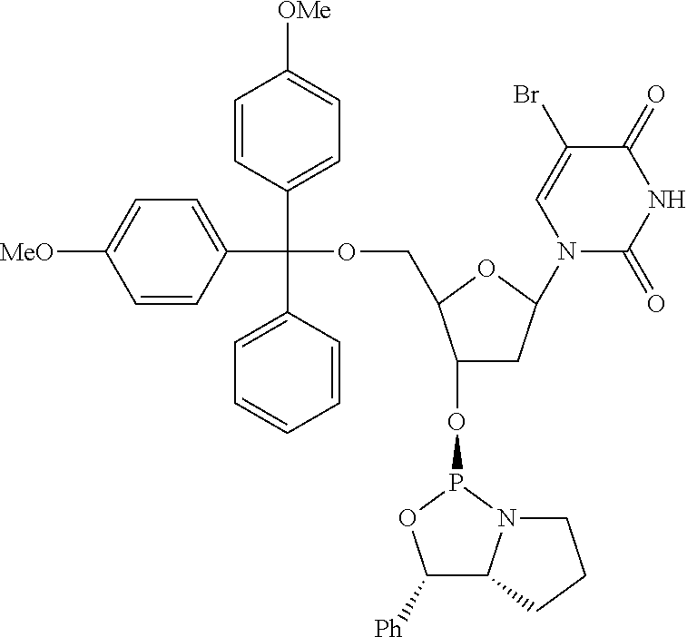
C1(OP2N3C(C([Ph])O2)CCC3)CC(N2C(=O)NC(=O)C(Br)=C2)OC1COC(C1=CC=C([OMe])C=C1)(C1=CC=CC=C1)C1=CC=C([MeO])C=C1
